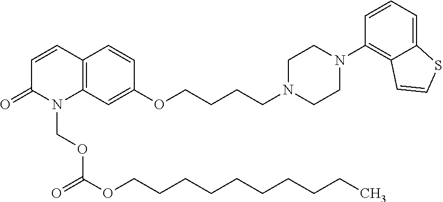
C12=C(C=C(OCCCCN3CCN(C4=C5C(=CC=C4)SC=C5)CC3)C=C1)N(COC(=O)OCCCCCCCCCC)C(=O)C=C2
